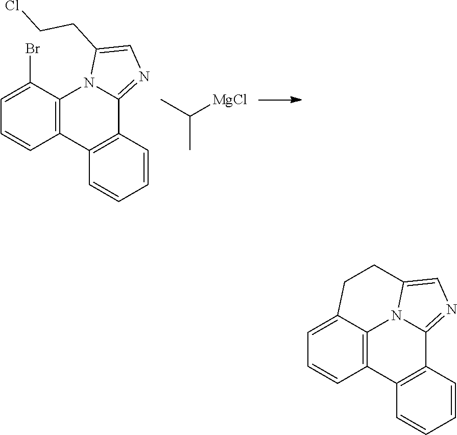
C1=C(Br)C2=C(C=C1)C1=C(C3=NC=C(CCCl)N23)C=CC=C1.CC([MgCl])C.C1=C2C3=C(C=C1)C1=C(C4=NC=C(N34)CC2)C=CC=C1
